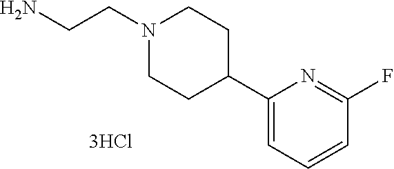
C1(C2CCN(CCN)CC2)=CC=CC(F)=N1
